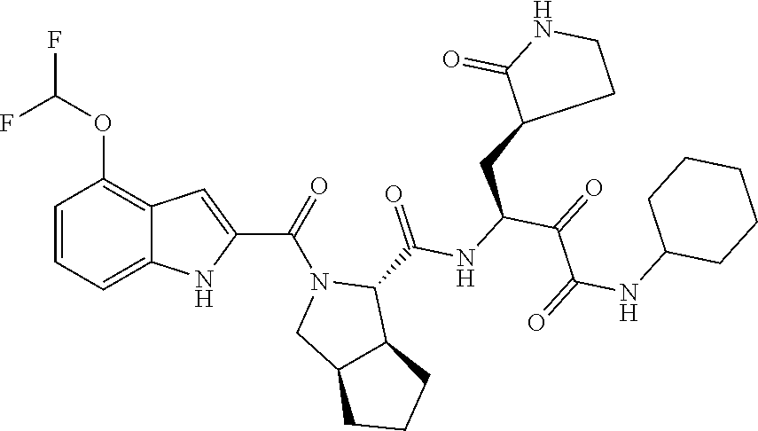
C1=CC=C2C(=C1OC(F)F)C=C(C(N1CC3C(C1C(NC(C(C(NC1CCCCC1)=O)=O)CC1CCNC1=O)=O)CCC3)=O)N2
